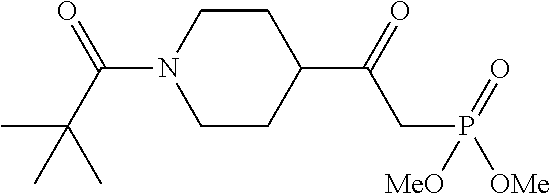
C1CN(C(=O)C(C)(C)C)CCC1C(=O)CP([OMe])(=O)[MeO]
